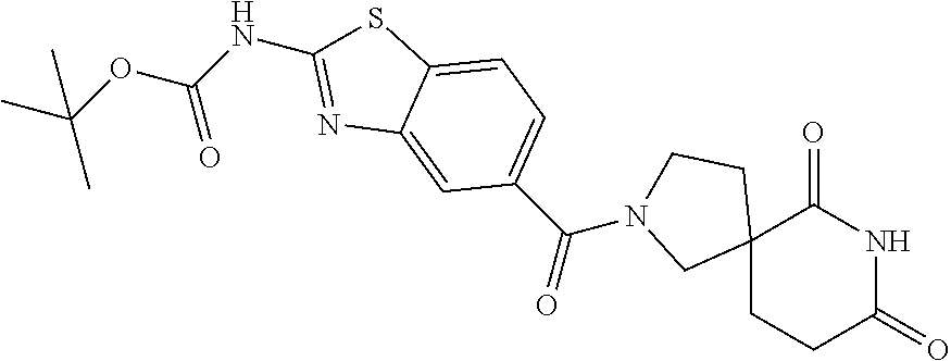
C12(CCC(=O)NC1=O)CCN(C(=O)C1=CC=C3C(=C1)N=C(NC(OC(C)(C)C)=O)S3)C2
